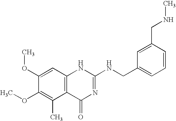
C1(OC)=CC2=C(C(C)=C1OC)C(=O)N=C(NCC1=CC=CC(CNC)=C1)N2
